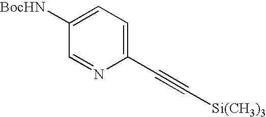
[Si(CH3)3]C#CC1=CC=C([BocHN])C=N1
